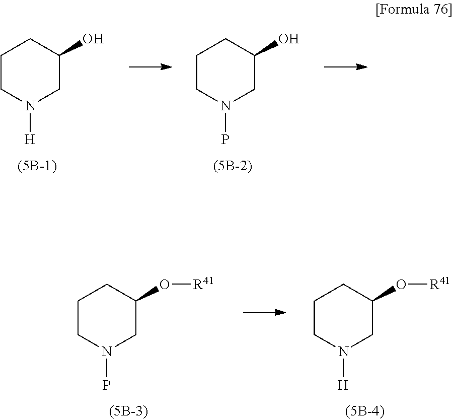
C1CN([H])CC(O)C1.C1CN(P)CC(O)C1.C1CN(P)CC(O[R41])C1.C1CN([H])CC(O[R41])C1
